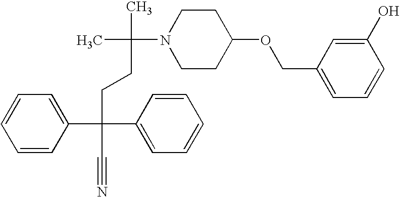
C1=CC(C(CCC(C)(C)N2CCC(OCC3=CC=CC(O)=C3)CC2)(C2=CC=CC=C2)C#N)=CC=C1
